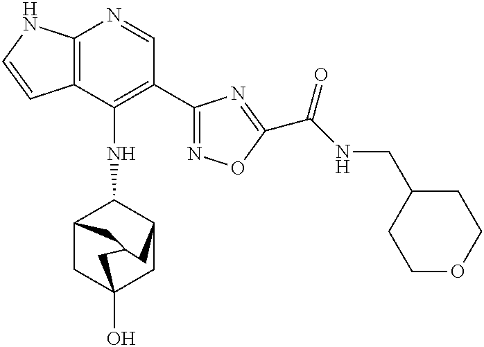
C12=C(C(NC3C4CC5(O)CC3CC(C4)C5)=C(C3=NOC(C(NCC4CCOCC4)=O)=N3)C=N1)C=CN2
